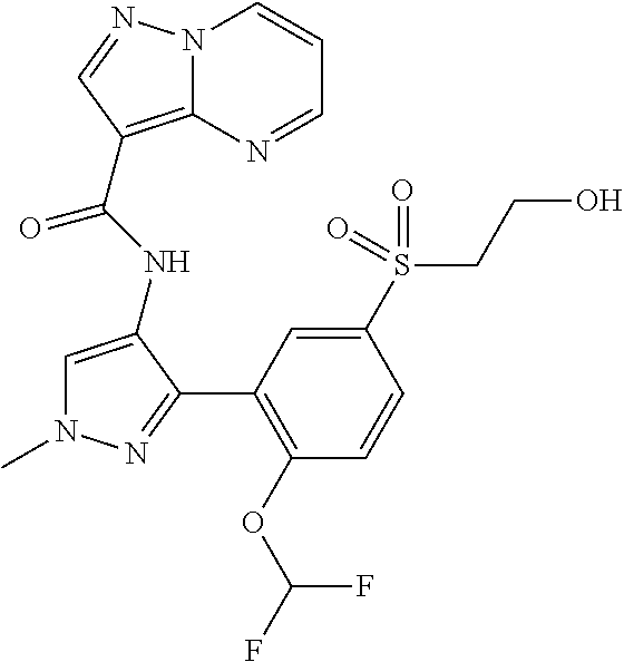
C1=C(NC(=O)C2=C3N(C=CC=N3)N=C2)C(C2=C(OC(F)F)C=CC(S(CCO)(=O)=O)=C2)=NN1C
